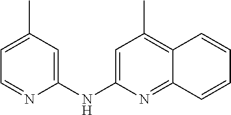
C1=C(C)C=C(NC2=CC(C)=C3C(=N2)C=CC=C3)N=C1
